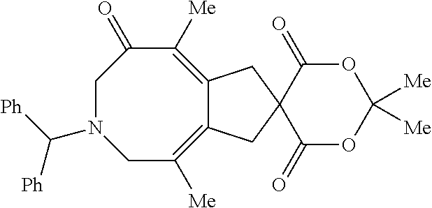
C12=C([Me])CN(C([Ph])[Ph])CC(=O)C([Me])=C1CC1(C2)C(=O)OC([Me])([Me])OC1=O
